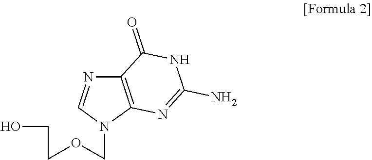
C12=C(N(COCCO)C=N1)N=C(N)NC2=O
